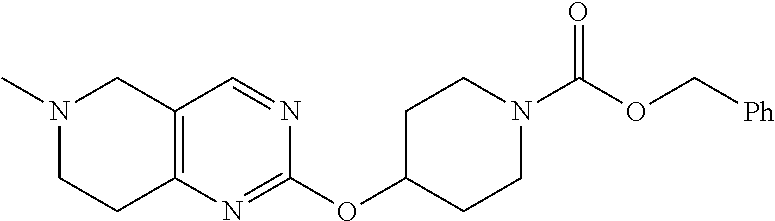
C1C(OC2=NC3=C(C=N2)CN(C)CC3)CCN(C(OC[Ph])=O)C1
